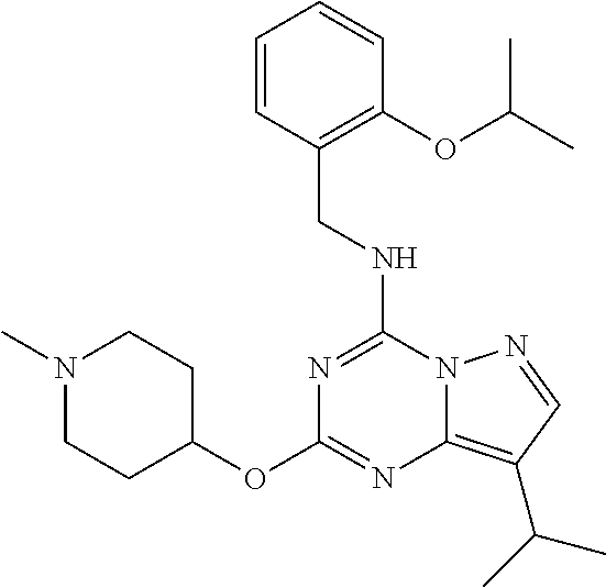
C(NC1=NC(OC2CCN(C)CC2)=NC2=C(C(C)C)C=NN12)C1=C(OC(C)C)C=CC=C1
